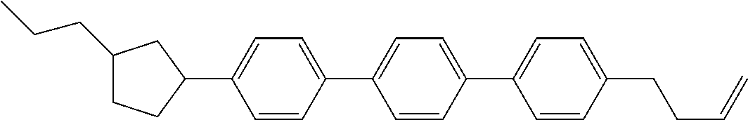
C1(CCC)CCC(C2=CC=C(C3=CC=C(C4=CC=C(CCC=C)C=C4)C=C3)C=C2)C1
